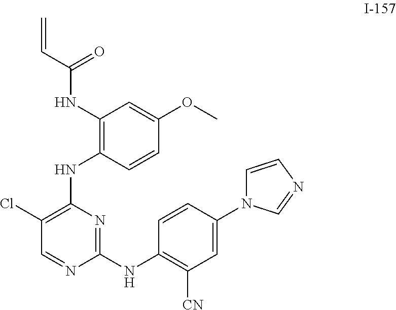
N1(C2=CC([CN])=C(NC3=NC(NC4=C(NC(C=C)=O)C=C(OC)C=C4)=C(Cl)C=N3)C=C2)C=CN=C1
